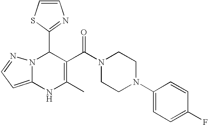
C1(C2=NC=CS2)N2C(=CC=N2)NC(C)=C1C(N1CCN(C2=CC=C(F)C=C2)CC1)=O
